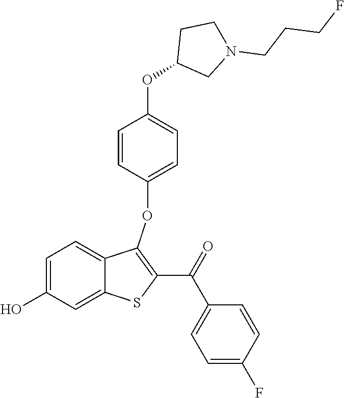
C1=C(O)C=C2C(=C1)C(OC1=CC=C(OC3CN(CCCF)CC3)C=C1)=C(C(=O)C1=CC=C(F)C=C1)S2
